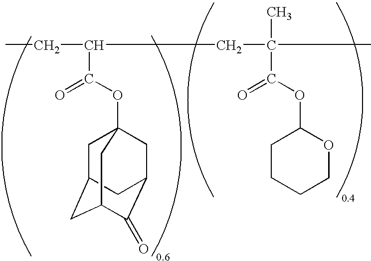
C(C(C(OC12CC3CC(C(=O)C(C1)C3)C2)=O)CC(C)(C(OC1CCCCO1)=O)C)C
